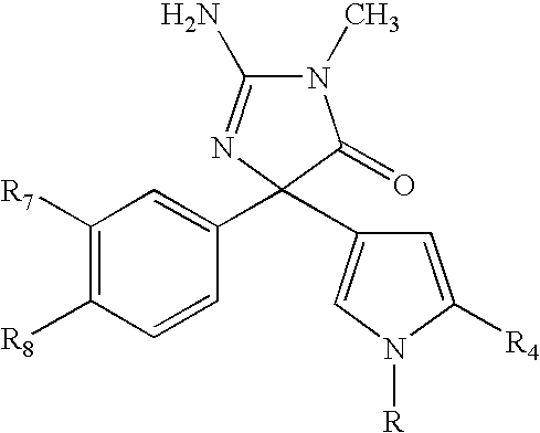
N1(C)C(N)=NC(C2=CC([R7])=C([R8])C=C2)(C2=CN([R])C([R4])=C2)C1=O
